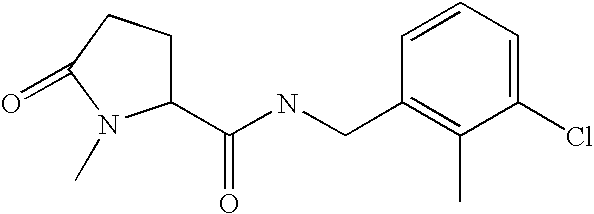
C(NCC1=C(C)C(Cl)=CC=C1)(=O)C1CCC(=O)N1C
